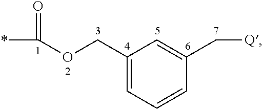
C(OCC1=CC=CC(C[Q])=C1)(*)=O
